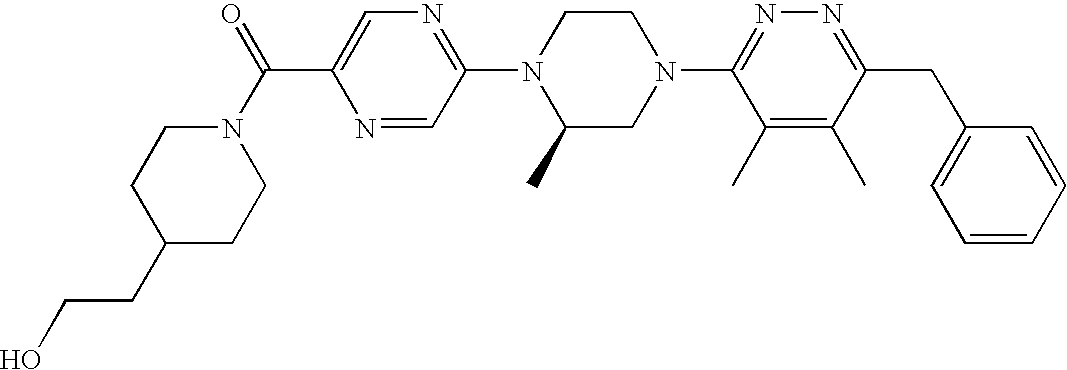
N1=CC(N2C(C)CN(C3=NN=C(CC4=CC=CC=C4)C(C)=C3C)CC2)=NC=C1C(=O)N1CCC(CCO)CC1
